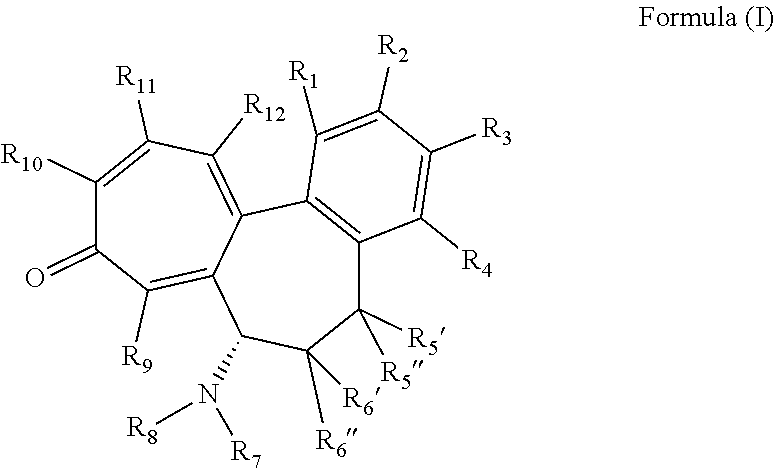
C1([R10])=C([R11])C([R12])=C2C(=C([R9])C1=O)C(N([R7])[R8])C([R6])([R6])C([R5])([R5])C1=C2C([R1])=C([R2])C([R3])=C1[R4]
